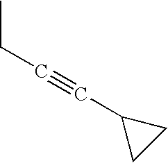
C(#CC1CC1)CC
